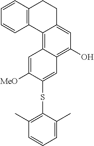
C1=CC2=C(C=C1)C1=C3C(=C(O)C=C1CC2)C=C(SC1=C(C)C=CC=C1C)C([MeO])=C3
